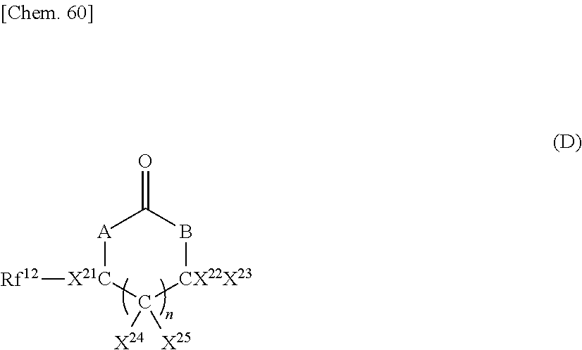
C1(=O)[A][X21C]([Rf12])C([X24])([X25])[CX22X23]B1
